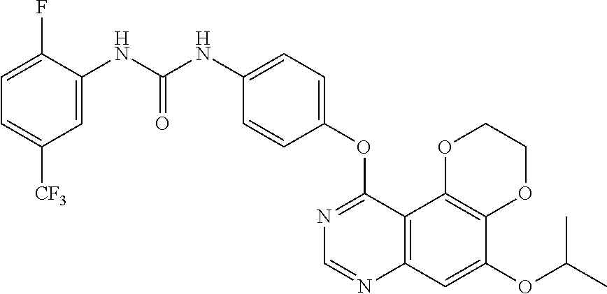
C12=C(C3=C(C=C1OC(C)C)N=CN=C3OC1=CC=C(NC(NC3=CC([CF3])=CC=C3F)=O)C=C1)OCCO2
